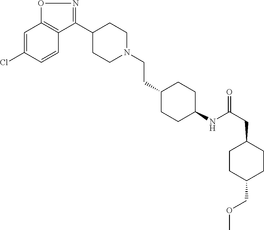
C1=C(Cl)C=CC2=C1ON=C2C1CCN(CCC2CCC(NC(=O)CC3CCC(COC)CC3)CC2)CC1
